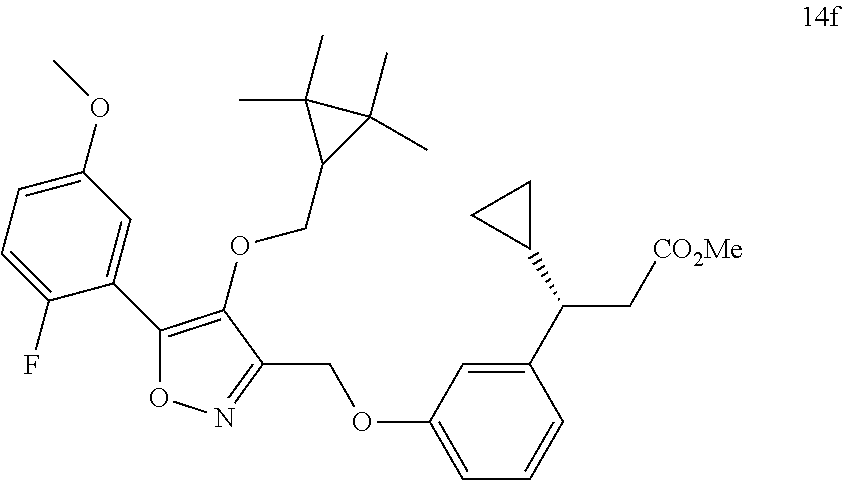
C1(C2=CC(OC)=CC=C2F)=C(OCC2C(C)(C)C2(C)C)C(COC2=CC=CC(C(C3CC3)C[CO2Me])=C2)=NO1
